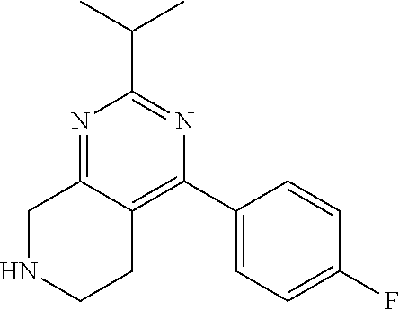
N1=C2C(=C(C3=CC=C(F)C=C3)N=C1C(C)C)CCNC2
